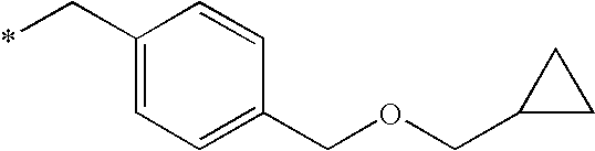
C1(C*)=CC=C(COCC2CC2)C=C1
